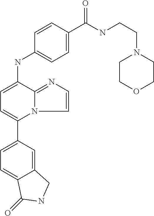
C1(C2=CC=C(NC3=CC=C(C(NCCN4CCOCC4)=O)C=C3)C3=NC=CN23)=CC=C2C(=C1)CNC2=O
